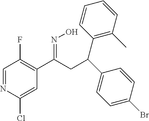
C1=NC(Cl)=CC(C(CC(C2=CC=C(Br)C=C2)C2=C(C)C=CC=C2)=NO)=C1F
